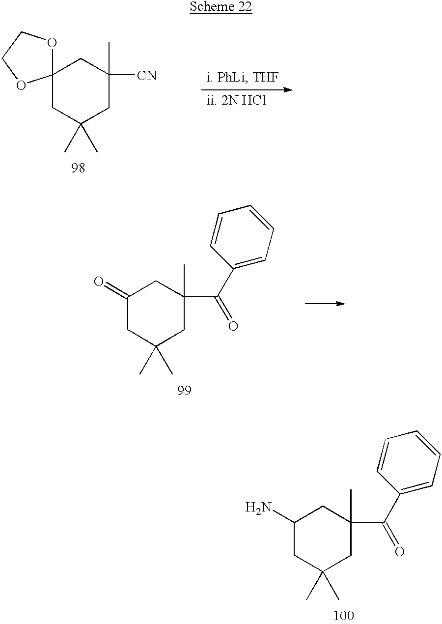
C1(N)CC(C)(C)CC(C)(C(C2=CC=CC=C2)=O)C1.C12(CC(C)(C)CC(C)([CN])C1)OCCO2.C1(=O)CC(C)(C)CC(C)(C(C2=CC=CC=C2)=O)C1
